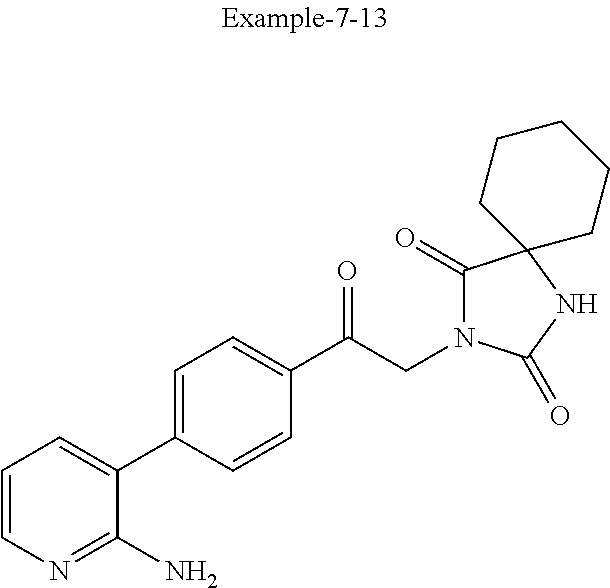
C1=CN=C(N)C(C2=CC=C(C(CN3C(=O)C4(NC3=O)CCCCC4)=O)C=C2)=C1
